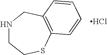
N1CCSC2=C(C1)C=CC=C2.Cl
